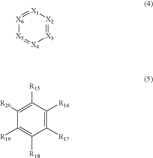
[X6]1=[X1][X2]=[X3][X4]=[X5]1.C1([R20])=C([R15])C([R16])=C([R17])C([R18])=C1[R19]
